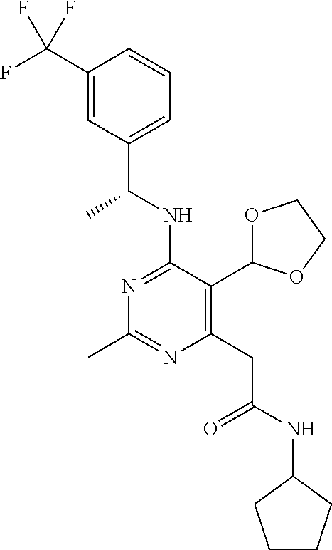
N1=C(NC(C)C2=CC=CC(C(F)(F)F)=C2)C(C2OCCO2)=C(CC(=O)NC2CCCC2)N=C1C
